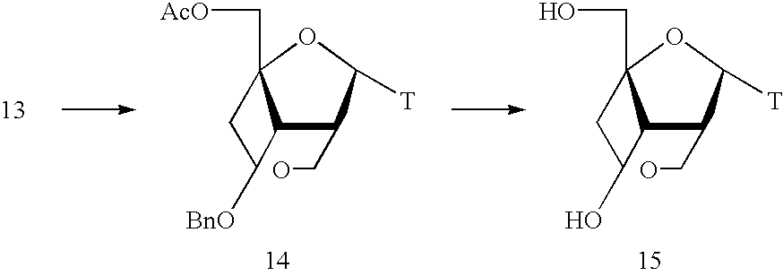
C12C(CO)C([T])OC1(C[AcO])CC2[BnO].C12C(CO)C([T])OC1(CO)CC2O
